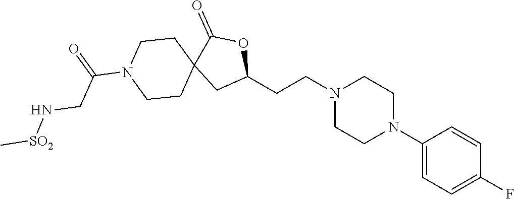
C1(N2CCN(CCC3OC(=O)C4(C3)CCN(C(CN[SO2]C)=O)CC4)CC2)=CC=C(F)C=C1
